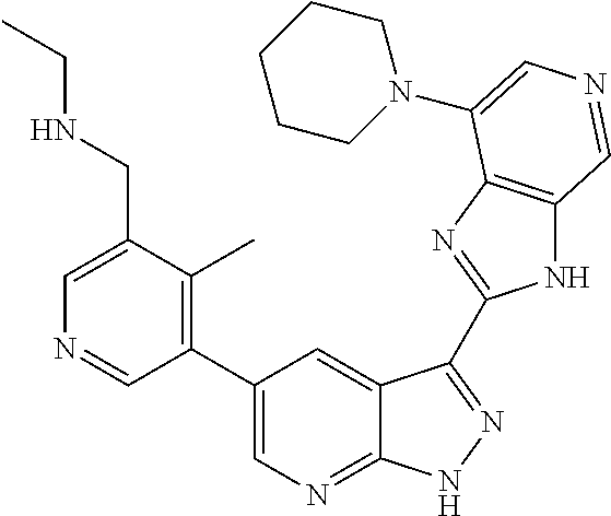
C1(C2=CN=C3C(=C2)C(C2=NC4=C(N2)C=NC=C4N2CCCCC2)=NN3)=C(C)C(CNCC)=CN=C1
